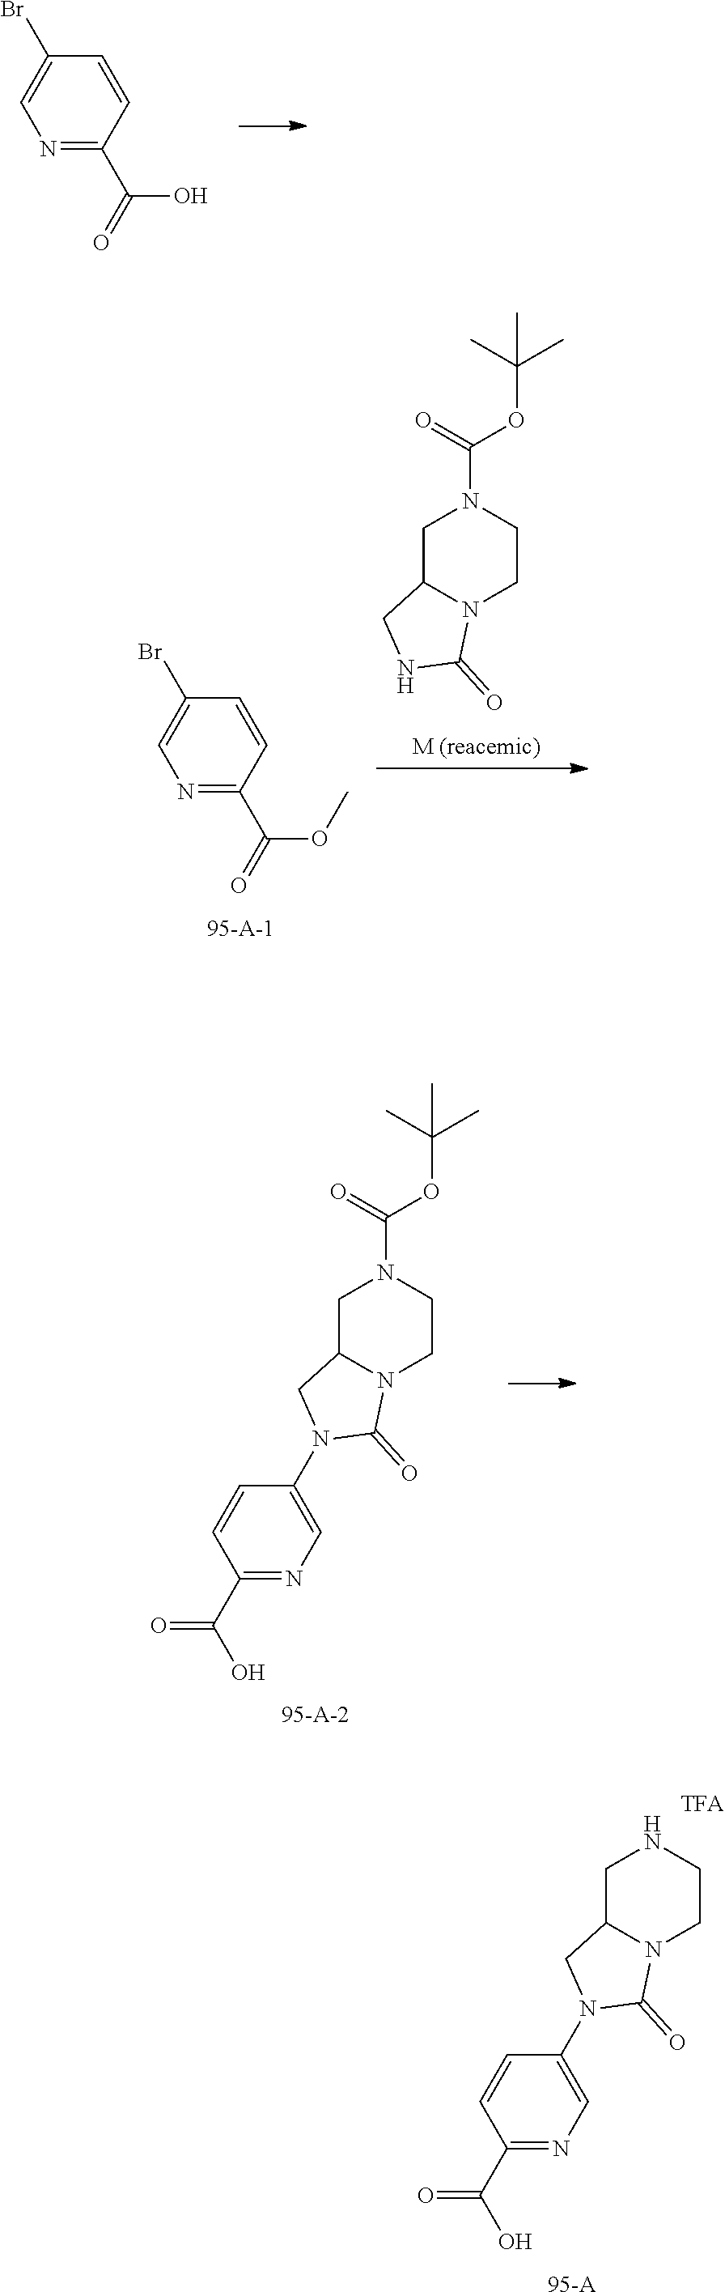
N1=C(C(=O)O)C=CC(Br)=C1.C1C2N(CCN1C(=O)OC(C)(C)C)C(=O)NC2.N1=C(C(=O)OC)C=CC(Br)=C1.C1C2N(CCN1C(=O)OC(C)(C)C)C(=O)N(C1=CN=C(C(O)=O)C=C1)C2.[95-A-2].C1C2N(CCN1)C(=O)N(C1=CN=C(C(O)=O)C=C1)C2.[95-A]
